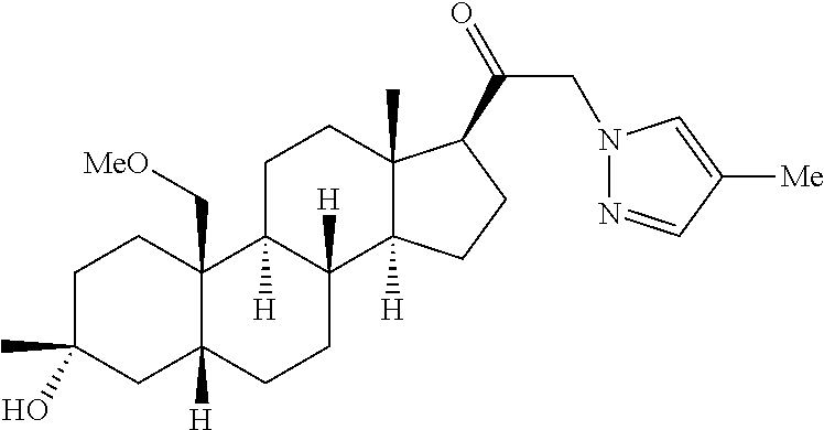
C1C(C)(O)CC2([H])C(C[MeO])(C1)C1([H])C([H])(CC2)C2([H])C(C)(CC1)C(C(=O)CN1N=CC([Me])=C1)CC2
